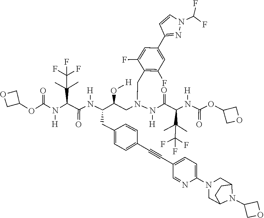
N1(C2=CC=C(C#CC3=CC=C(CC(N([H])C(C(N([H])C(OC4COC4)=O)C(C)(C)C(F)(F)F)=O)C(O[H])CN(N([H])C(C(N([H])C(OC4COC4)=O)C(C)(C)C(F)(F)F)=O)CC4=C(F)C=C(C5=NN(C(F)F)C=C5)C=C4F)C=C3)C=N2)CC2CCC(C1)N2C1COC1
